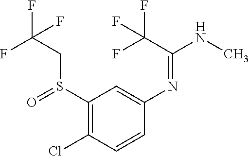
FC(CS(C1=C(Cl)C=CC(N=C(NC)C(F)(F)F)=C1)=O)(F)F
